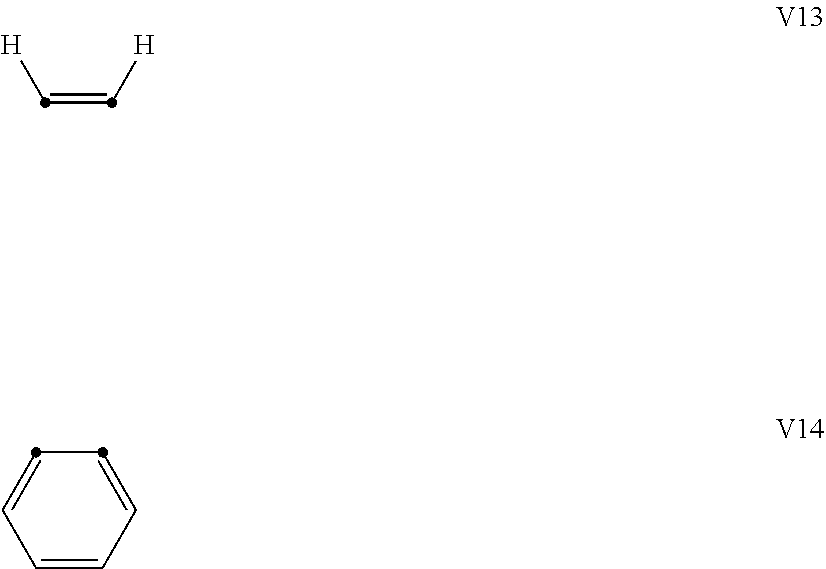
[H]C=C[H].C1=CC=CC=C1
